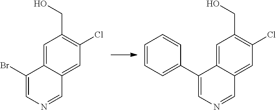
C1=C2C(=CC(Cl)=C1CO)C=NC=C2Br.C1=C2C(=CC(Cl)=C1CO)C=NC=C2C1=CC=CC=C1
